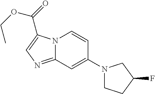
C(OCC)(=O)C1=CN=C2N1C=CC(N1CCC(F)C1)=C2
